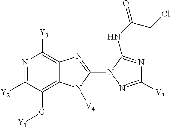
N1=C([Y2])C([G][Y1])=C2C(=C1[Y3])N=C(N1N=C([V3])N=C1NC(CCl)=O)N2[V4]
